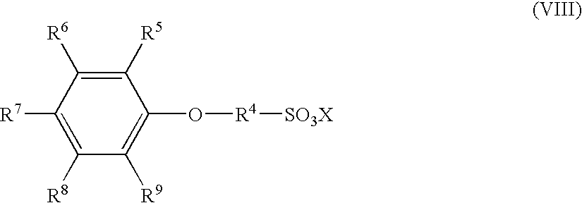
C1([R5])=C([R6])C([R7])=C([R8])C([R9])=C1O[R4][SO3X]
